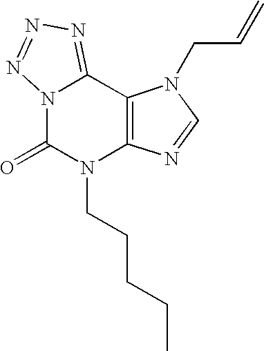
N12C(=O)N(CCCCC)C3=C(C1=NN=N2)N(CC=C)C=N3
